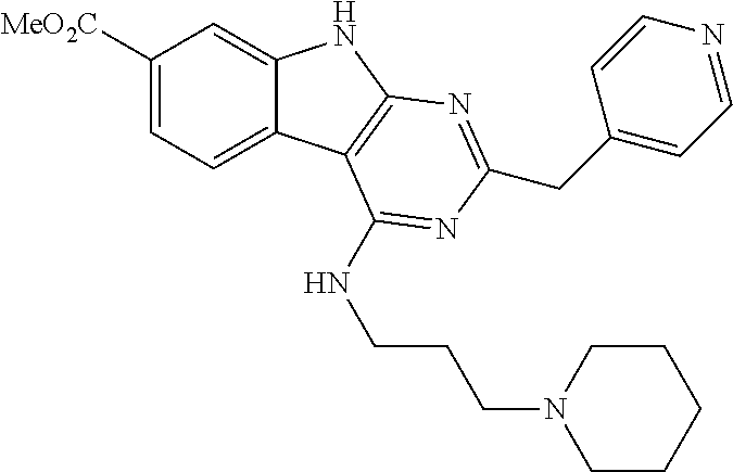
C1([MeO2C])=CC=C2C(=C1)NC1=C2C(NCCCN2CCCCC2)=NC(CC2=CC=NC=C2)=N1
